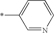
C1=NC=CC=C1*
